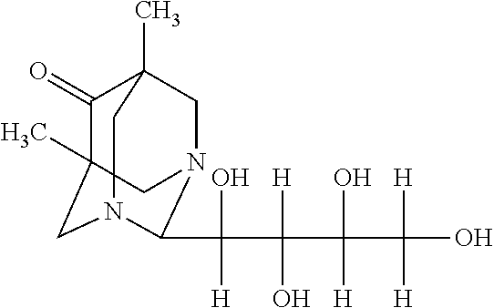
C1(=O)C2(C)CN3C(C(O)([H])C([H])(O)C(O)([H])C([H])([H])O)N(CC1(C)C3)C2
